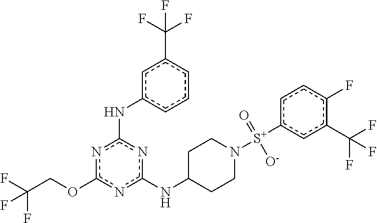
n1c(OCC(F)(F)F)nc(NC2CCN([S+](c3cc(C(F)(F)F)c(F)cc3)(=O)[O-])CC2)nc1Nc1cccc(C(F)(F)F)c1
